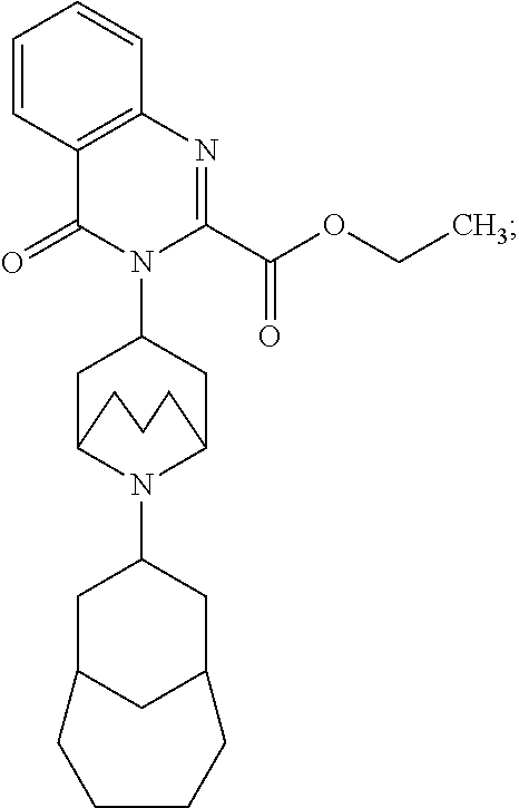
C1C2N(C3CC4CC(C3)CCCC4)C(CC1N1C(C(OCC)=O)=NC3=C(C1=O)C=CC=C3)CCC2
